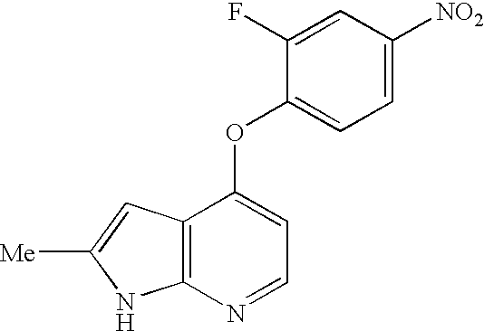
C1(OC2=CC=C([NO2])C=C2F)=CC=NC2=C1C=C([Me])N2
